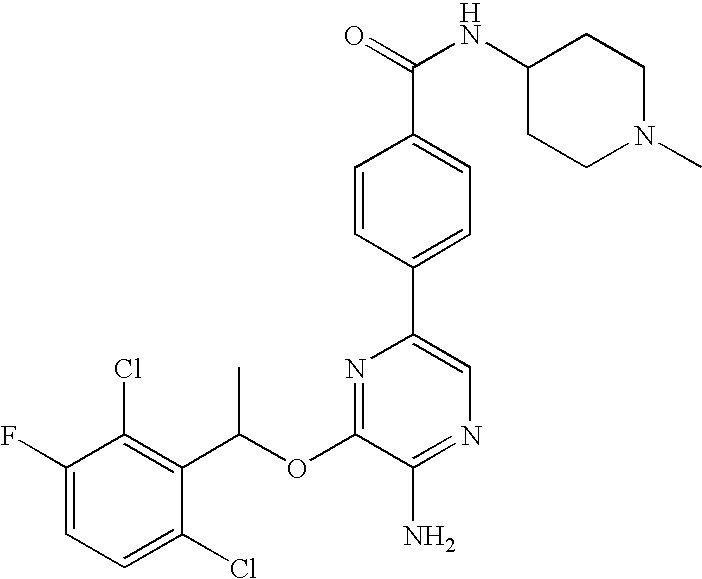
C1=C(F)C(Cl)=C(C(OC2=NC(C3=CC=C(C(NC4CCN(C)CC4)=O)C=C3)=CN=C2N)C)C(Cl)=C1
